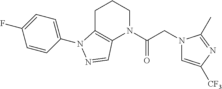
C1=CC(N2C3=C(N(C(CN4C=C([CF3])N=C4C)=O)CCC3)C=N2)=CC=C1F
